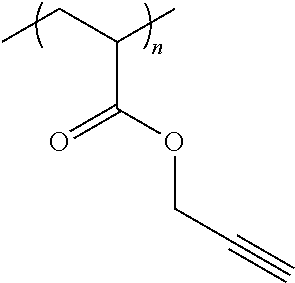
CCC(C)C(OCC#C)=O
